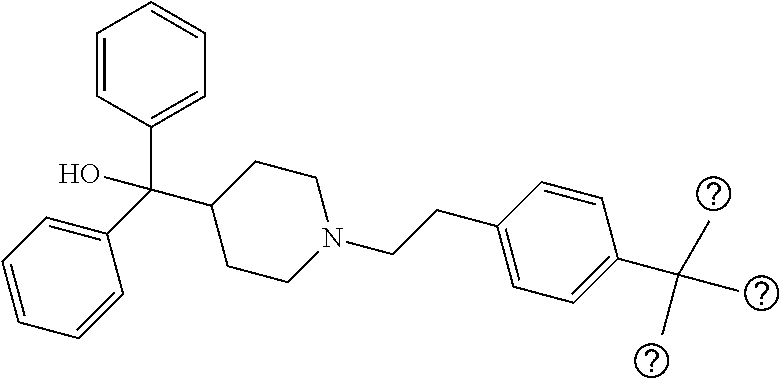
C1(C(C2=CC=CC=C2)(O)C2CCN(CCC3=CC=C(C(C)(C)C)C=C3)CC2)=CC=CC=C1
